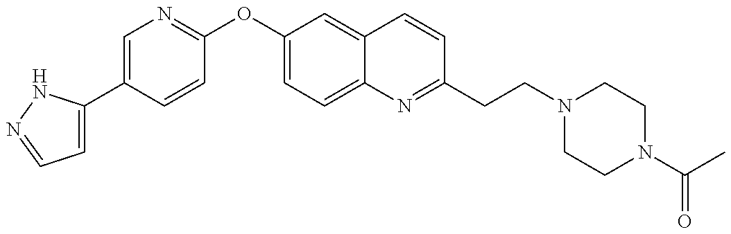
C1=C(C2=CN=C(OC3=CC=C4C(=C3)C=CC(CCN3CCN(C(C)=O)CC3)=N4)C=C2)NN=C1
